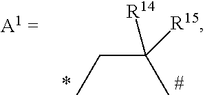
C(C([R15])(C)[R14])C
